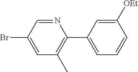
N1=CC(Br)=CC(C)=C1C1=CC=CC([OEt])=C1
